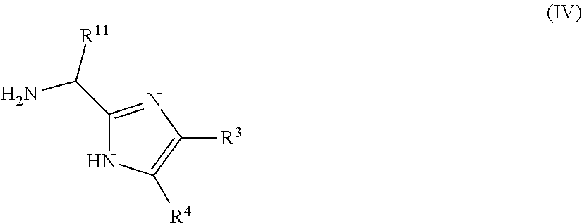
C1(C(N)[R11])=NC([R3])=C([R4])N1
